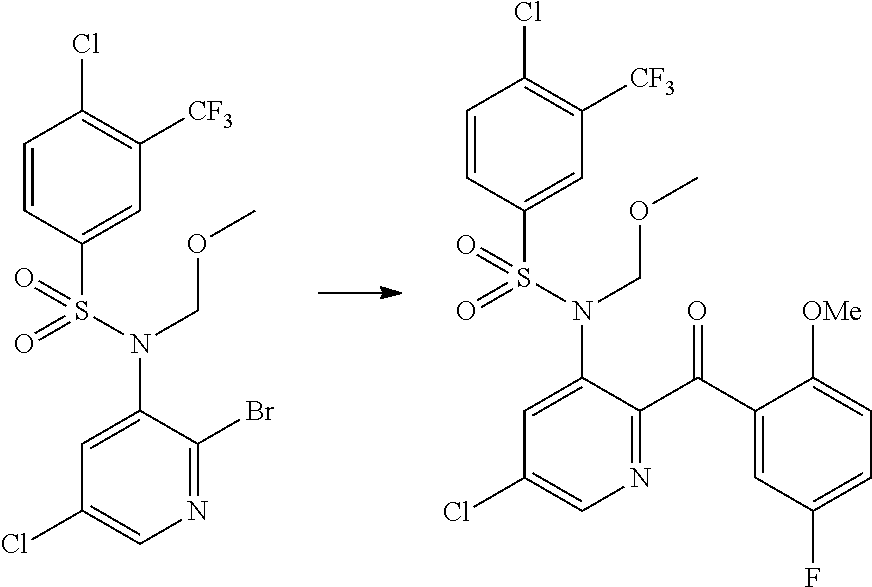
C1=CC(S(=O)(=O)N(COC)C2=CC(Cl)=CN=C2Br)=CC([CF3])=C1Cl.C1=CC(S(=O)(=O)N(COC)C2=CC(Cl)=CN=C2C(C2=CC(F)=CC=C2[OMe])=O)=CC([CF3])=C1Cl
